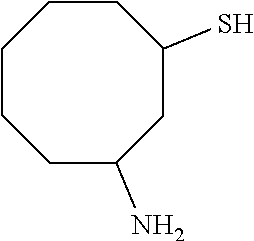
C1C(N)CC(S)CCCC1
